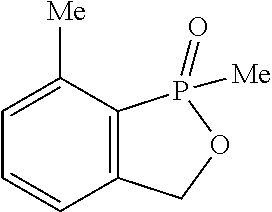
C1=C([Me])C2=C(C=C1)COP2(=O)[Me]
